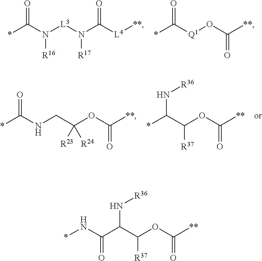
*C(N([L3]N(C([L4][**])=O)[R17])[R16])=O.*C([Q1]OC([**])=O)=O.*C(NCC(OC([**])=O)([R24])[R23])=O.*C(C(OC([**])=O)[R37])N[R36].*NC(C(C(OC([**])=O)[R37])N[R36])=O
